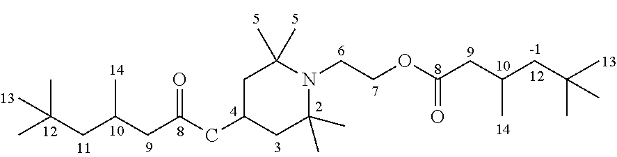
C1(CC(=O)CC(CC(C)(C)C)C)CC(C)(C)N(CCOC(=O)CC(CC(C)(C)C)C)C(C)(C)C1
